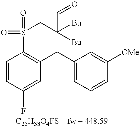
C1=CC(F)=CC(CC2=CC=CC([OMe])=C2)=C1S(=O)(CC([Bu])(C=O)[Bu])=O.[C25H33O4FS    fw = 448.59]
